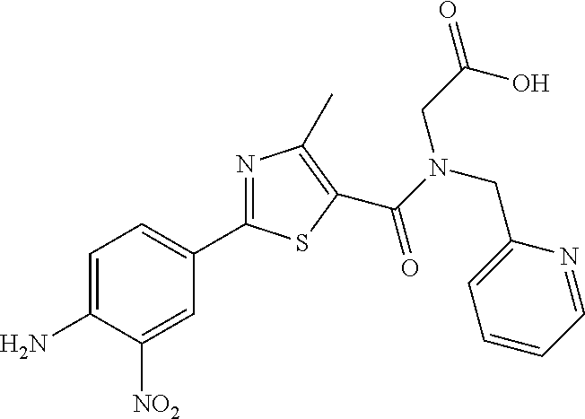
N1=C(C2=CC=C(N)C([NO2])=C2)SC(C(=O)N(CC(=O)O)CC2=CC=CC=N2)=C1C
